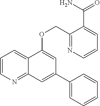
C1=CN=C2C(=C1)C(OCC1=NC=CC=C1C(N)=O)=CC(C1=CC=CC=C1)=C2
